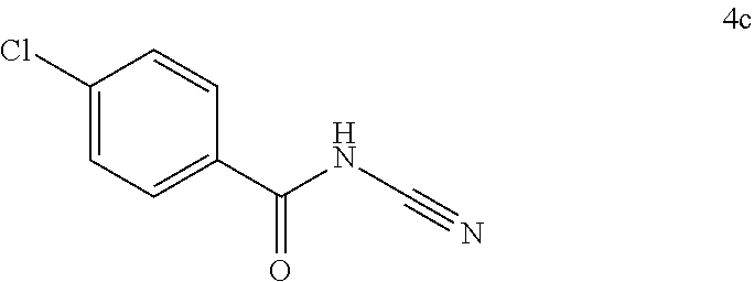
C1(Cl)=CC=C(C(NC#N)=O)C=C1
